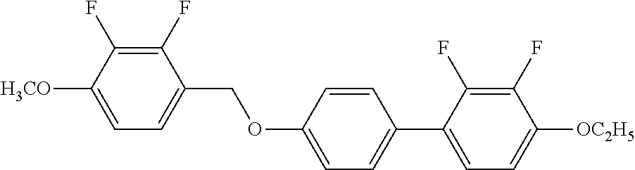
C1(F)=C(F)C([H3CO])=CC=C1COC1=CC=C(C2=CC=C([OC2H5])C(F)=C2F)C=C1
